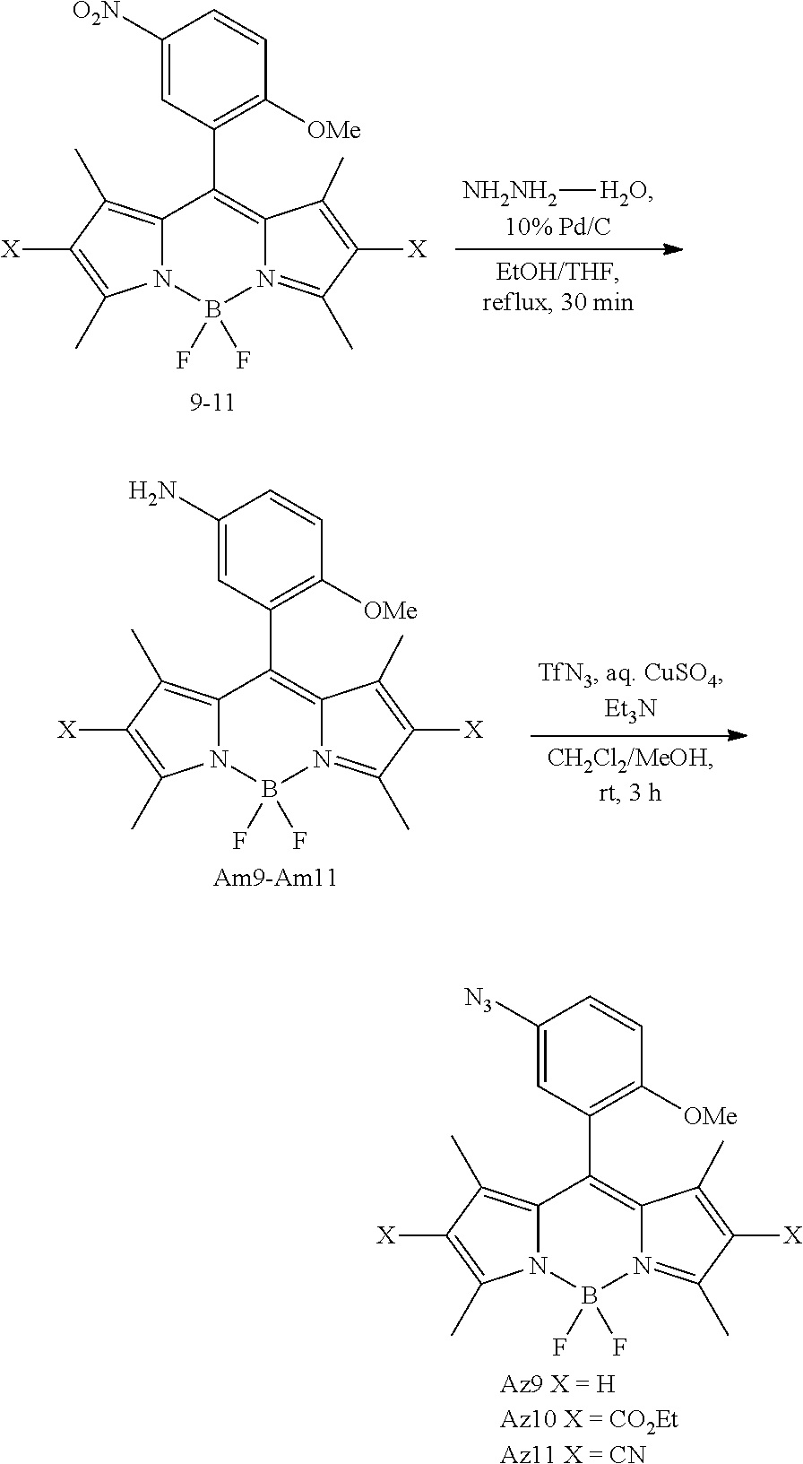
C12=C(C)C([X])=C(C)N1B(F)(F)N1=C(C)C([X])=C(C)C1=C2C1=C([OMe])C=CC(N)=C1.[Am9-Am11].[NH2NH2][H2O].C12=C(C)C([X])=C(C)N1B(F)(F)N1=C(C)C([X])=C(C)C1=C2C1=C([OMe])C=CC([O2N])=C1.C12=C(C)C([X])=C(C)N1B(F)(F)N1=C(C)C([X])=C(C)C1=C2C1=C([OMe])C=CC([N3])=C1.[Az9 X = HAz10 X = CO2EtAz11 X = CN]
